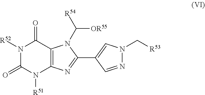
N1([R52])C(=O)N([R51])C2=C(C1=O)N(C([R54])[OR55])C(C1=CN(C[R53])N=C1)=N2
